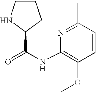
N1C(C(=O)NC2=C(OC)C=CC(C)=N2)CCC1
